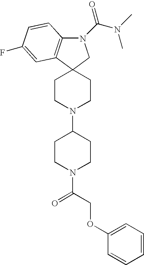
N1(C(N(C)C)=O)C2=C(C3(C1)CCN(C1CCN(C(COC4=CC=CC=C4)=O)CC1)CC3)C=C(F)C=C2
